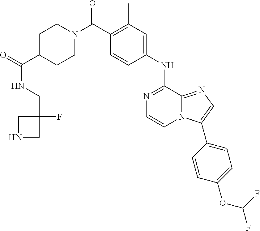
N1=C(NC2=CC(C)=C(C(N3CCC(C(=O)NCC4(F)CNC4)CC3)=O)C=C2)C2=NC=C(C3=CC=C(OC(F)F)C=C3)N2C=C1
